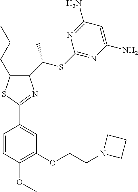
C1(C(SC2=NC(N)=CC(N)=N2)C)=C(CCC)SC(C2=CC(OCCN3CCC3)=C(OC)C=C2)=N1
